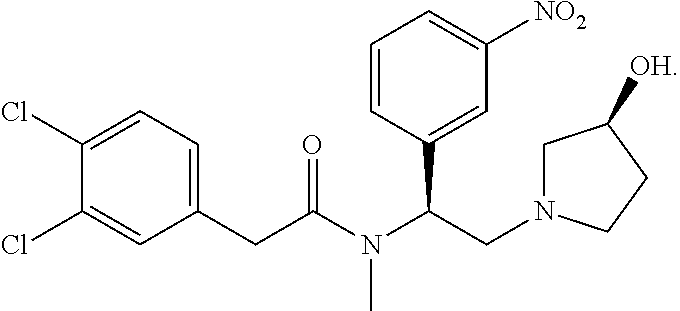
C1=C(C(N(C(CC2=CC=C(Cl)C(Cl)=C2)=O)C)CN2CC([OH])CC2)C=CC=C1[NO2]
